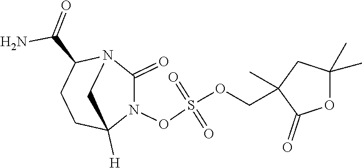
N1(OS(OCC2(C)CC(C)(C)OC2=O)(=O)=O)C(=O)N2C(C(=O)N)CCC1([H])C2
